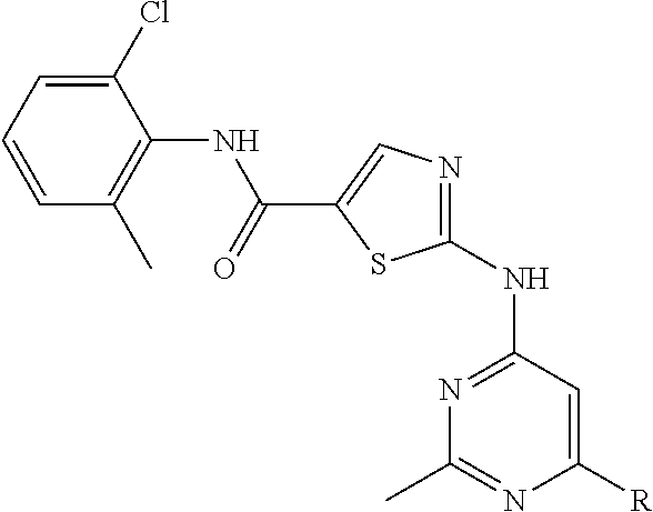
C1(Cl)=CC=CC(C)=C1NC(C1=CN=C(NC2=NC(C)=NC([R])=C2)S1)=O
